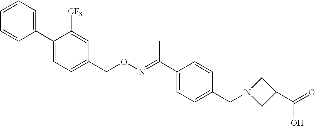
C1(C2=CC=C(CON=C(C3=CC=C(CN4CC(C(=O)O)C4)C=C3)C)C=C2[CF3])=CC=CC=C1
